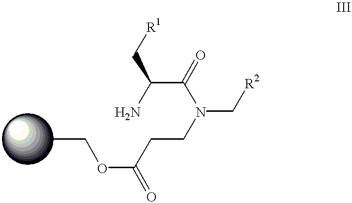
CCOC(CCN(C(C(N)C[R1])=O)C[R2])=O
